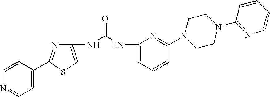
N1=C(C2=CC=NC=C2)SC=C1NC(=O)NC1=CC=CC(N2CCN(C3=NC=CC=C3)CC2)=N1
